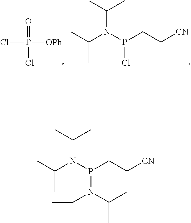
CC(N(P(CC[CN])Cl)C(C)C)C.ClP([OPh])(=O)Cl.CC(N(P(CC[CN])N(C(C)C)C(C)C)C(C)C)C
